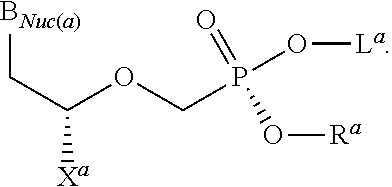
[BNuc(a)]CC([Xa])OCP(O[La])(=O)O[Ra]
